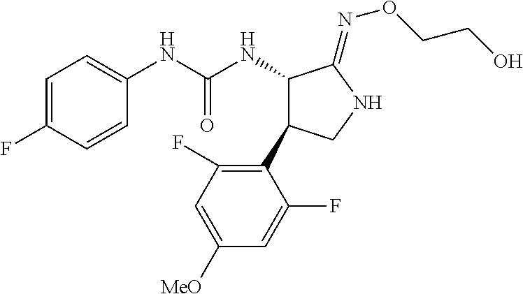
C1=C(F)C=CC(NC(NC2C(C3=C(F)C=C([MeO])C=C3F)CNC2=NOCCO)=O)=C1
